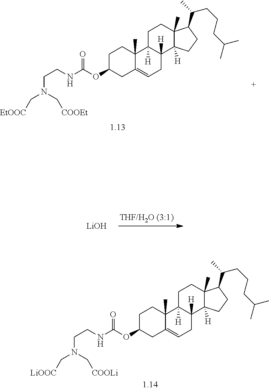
C1C(OC(NCCN(C[COOEt])C[EtOOC])=O)CC2=CCC3([H])C([H])(C2(C)C1)CCC1(C)C3([H])CCC1C(CCCC(C)C)C.[LiOH].C1C(OC(NCCN(C[COOLi])C[LiOOC])=O)CC2=CCC3([H])C([H])(C2(C)C1)CCC1(C)C3([H])CCC1C(CCCC(C)C)C
